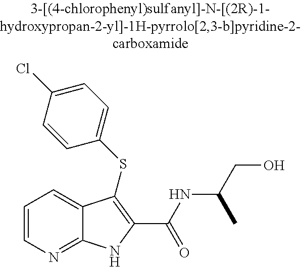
N(C(C)CO)C(C1=C(SC2=CC=C(Cl)C=C2)C2=CC=CN=C2N1)=O
